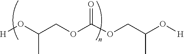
[H]OC(COC(OCC(O[H])C)=O)C
